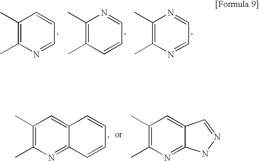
C1(C)=C(C)N=CC=C1.C1(C)=C(C)C=CC=N1.C1(C)=C(C)N=CC=N1.C1(C)=C(C)N=C2C(=C1)C=CC=C2.C1(C)=C(C)N=C2C(=C1)C=NN2
